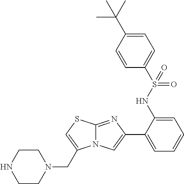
C12=NC(C3=CC=CC=C3NS(C3=CC=C(C(C)(C)C)C=C3)(=O)=O)=CN1C(CN1CCNCC1)=CS2
